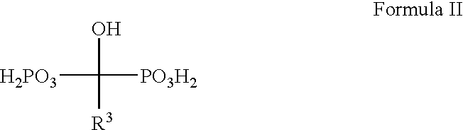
[H2PO3]C(O)([PO3H2])[R3]
